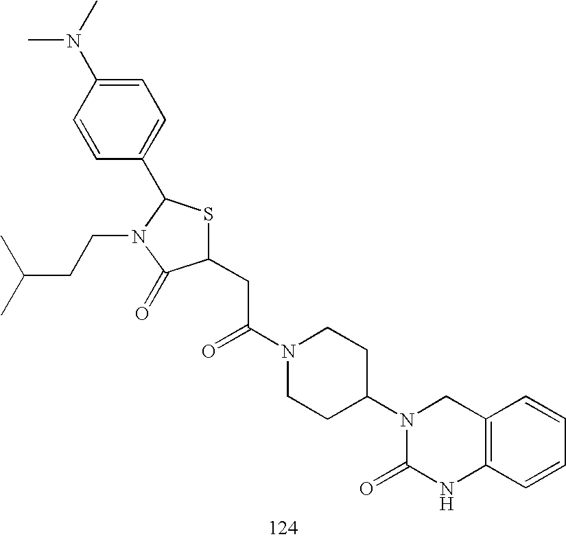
C1(CC(N2CCC(N3C(=O)NC4=C(C3)C=CC=C4)CC2)=O)SC(C2=CC=C(N(C)C)C=C2)N(CCC(C)C)C1=O
